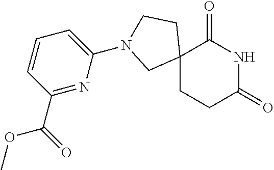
C12(CCC(=O)NC1=O)CCN(C1=CC=CC(C(=O)OC)=N1)C2
